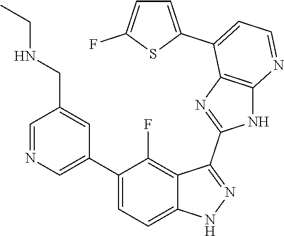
C1=NC=C(C2=CC=C3C(=C2F)C(C2=NC4=C(N2)N=CC=C4C2=CC=C(F)S2)=NN3)C=C1CNCC
